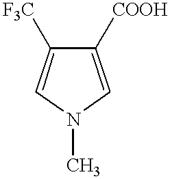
C1([COOH])=CN(C)C=C1[F3C]
